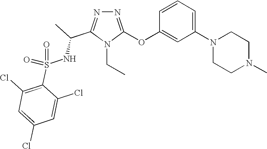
N1=C(OC2=CC(N3CCN(C)CC3)=CC=C2)N(CC)C(C(C)NS(=O)(C2=C(Cl)C=C(Cl)C=C2Cl)=O)=N1
